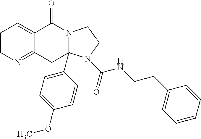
C1=CN=C2C(=C1)C(=O)N1CCN(C(NCCC3=CC=CC=C3)=O)C1(C1=CC=C(OC)C=C1)C2
